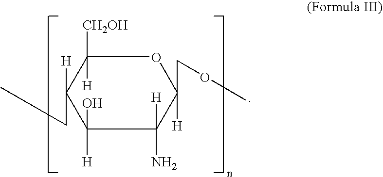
C1([H])(CC)C(O)([H])C([H])(N)C(COC)([H])OC1([H])[CH2OH]
